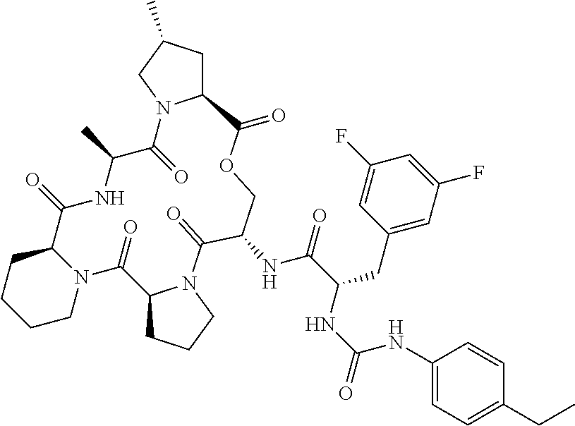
C12CCCCN1C(=O)C1CCCN1C(=O)C(NC(C(CC1=CC(F)=CC(F)=C1)NC(NC1=CC=C(CC)C=C1)=O)=O)COC(=O)C1CC(C)CN1C(=O)C(C)NC2=O
